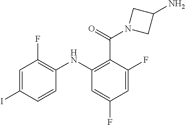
C1=C(I)C=CC(NC2=C(C(=O)N3CC(N)C3)C(F)=CC(F)=C2)=C1F
